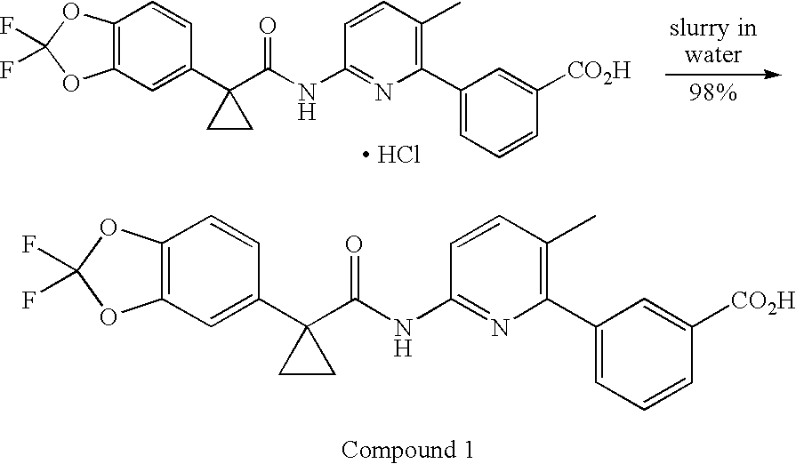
C12=C(C=C(C3(C(NC4=NC(C5=CC=CC([CO2H])=C5)=C(C)C=C4)=O)CC3)C=C1)OC(F)(F)O2.[ HCl].C12=C(C=C(C3(C(NC4=NC(C5=CC=CC([CO2H])=C5)=C(C)C=C4)=O)CC3)C=C1)OC(F)(F)O2
